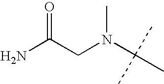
NC(CN(C(C)(C)C)C)=O
